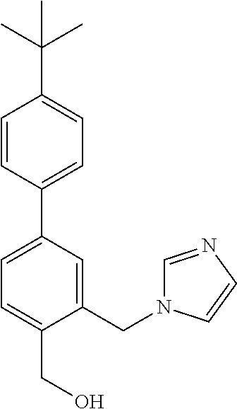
C1=C(CO)C(CN2C=NC=C2)=CC(C2=CC=C(C(C)(C)C)C=C2)=C1
